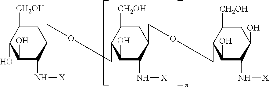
C1C([CH2OH])C(O)C(O)C(N[X])C1COCC1C([CH2OH])CC(COCC2C([CH2OH])CC(O)C(N[X])C2O)C(N[X])C1O
